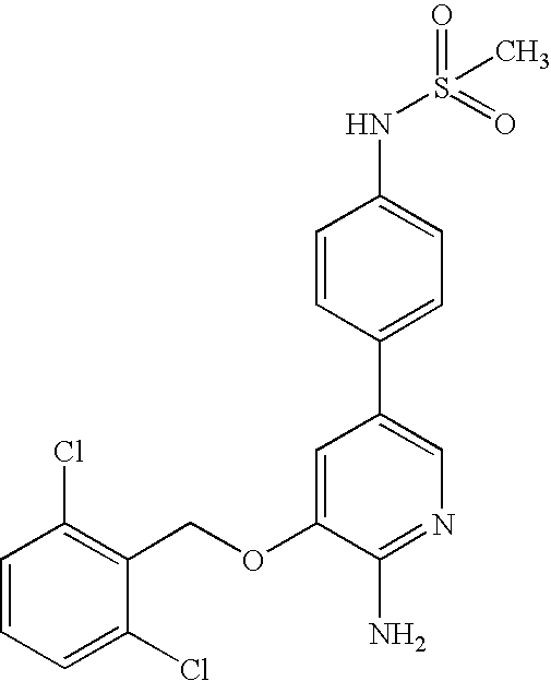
C1=CC=C(Cl)C(COC2=CC(C3=CC=C(NS(=O)(=O)C)C=C3)=CN=C2N)=C1Cl
